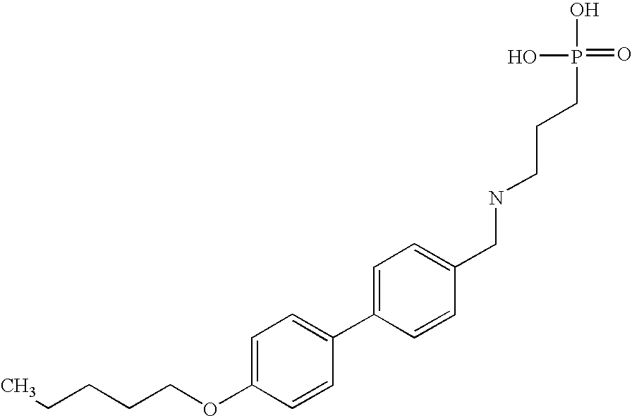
C1(C2=CC=C(OCCCCC)C=C2)=CC=C(CNCCCP(=O)(O)O)C=C1
